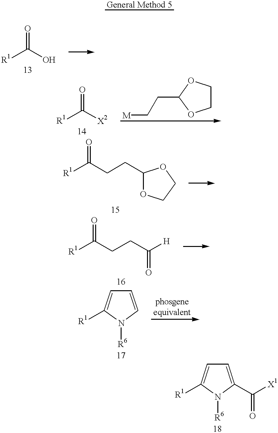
[R1]C(O)=O.[R1]C([X2])=O.[M]CCC1OCCO1.[R1]C(CCC1OCCO1)=O.[R1]C(CCC(=O)[H])=O.C1=CC=C([R1])N1[R6].C1(C([X1])=O)=CC=C([R1])N1[R6]
